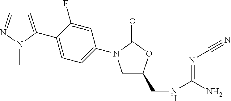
C1=C(C2=CC=C(N3CC(CNC(N)=NC#N)OC3=O)C=C2F)N(C)N=C1
